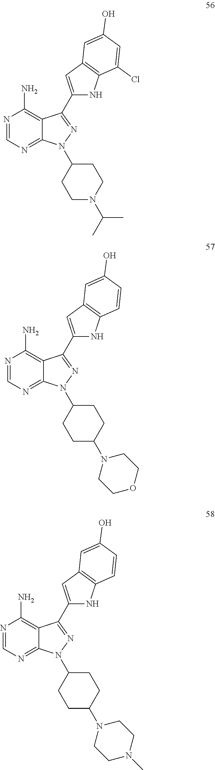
N1=CN=C2C(=C1N)C(C1=CC3=C(N1)C(Cl)=CC(O)=C3)=NN2C1CCN(C(C)C)CC1.N1=CN=C2C(=C1N)C(C1=CC3=C(N1)C=CC(O)=C3)=NN2C1CCC(N2CCOCC2)CC1.N1=CN=C2C(=C1N)C(C1=CC3=C(N1)C=CC(O)=C3)=NN2C1CCC(N2CCN(C)CC2)CC1
